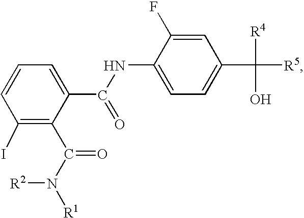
C1(I)=C(C(N([R1])[R2])=O)C(C(NC2=CC=C(C([R5])([R4])O)C=C2F)=O)=CC=C1
